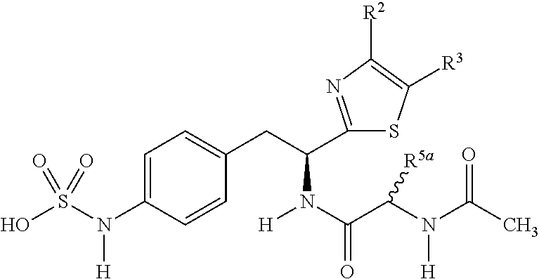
C1=C(N(S(O)(=O)=O)[H])C=CC(CC(C2=NC([R2])=C([R3])S2)N(C(C(N([H])C(=O)C)[R5a])=O)[H])=C1
